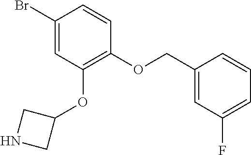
C1(Br)=CC(OC2CNC2)=C(OCC2=CC(F)=CC=C2)C=C1
